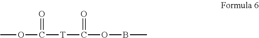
COC([T]C(=O)OBC)=O
